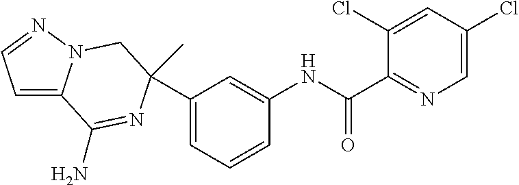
C1(C2(C)N=C(N)C3=CC=NN3C2)=CC=CC(NC(C2=NC=C(Cl)C=C2Cl)=O)=C1
